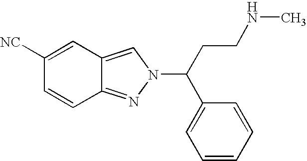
C1([NC])=CC2=CN(C(C3=CC=CC=C3)CCNC)N=C2C=C1
